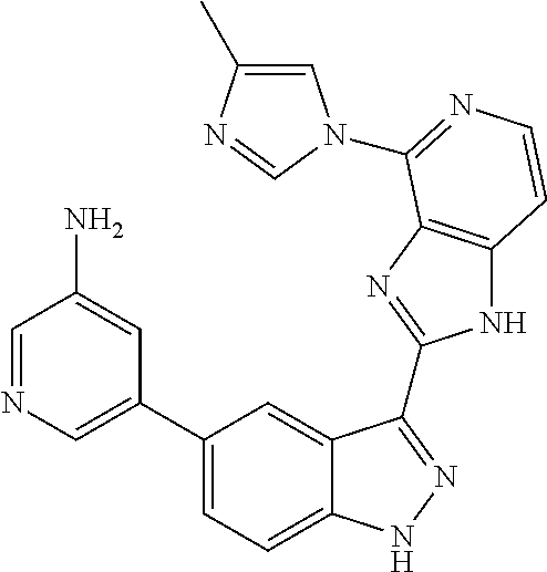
C1(C2=CN=CC(N)=C2)=CC=C2C(=C1)C(C1=NC3=C(N1)C=CN=C3N1C=C(C)N=C1)=NN2
